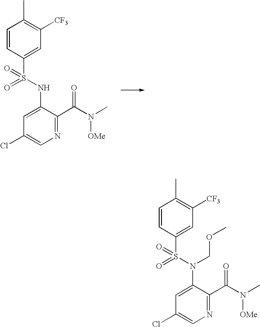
C1=CC(S(=O)(=O)NC2=CC(Cl)=CN=C2C(N(C)[OMe])=O)=CC([CF3])=C1C.C1=CC(S(=O)(=O)N(C2=CC(Cl)=CN=C2C(N(C)[OMe])=O)COC)=CC([CF3])=C1C
